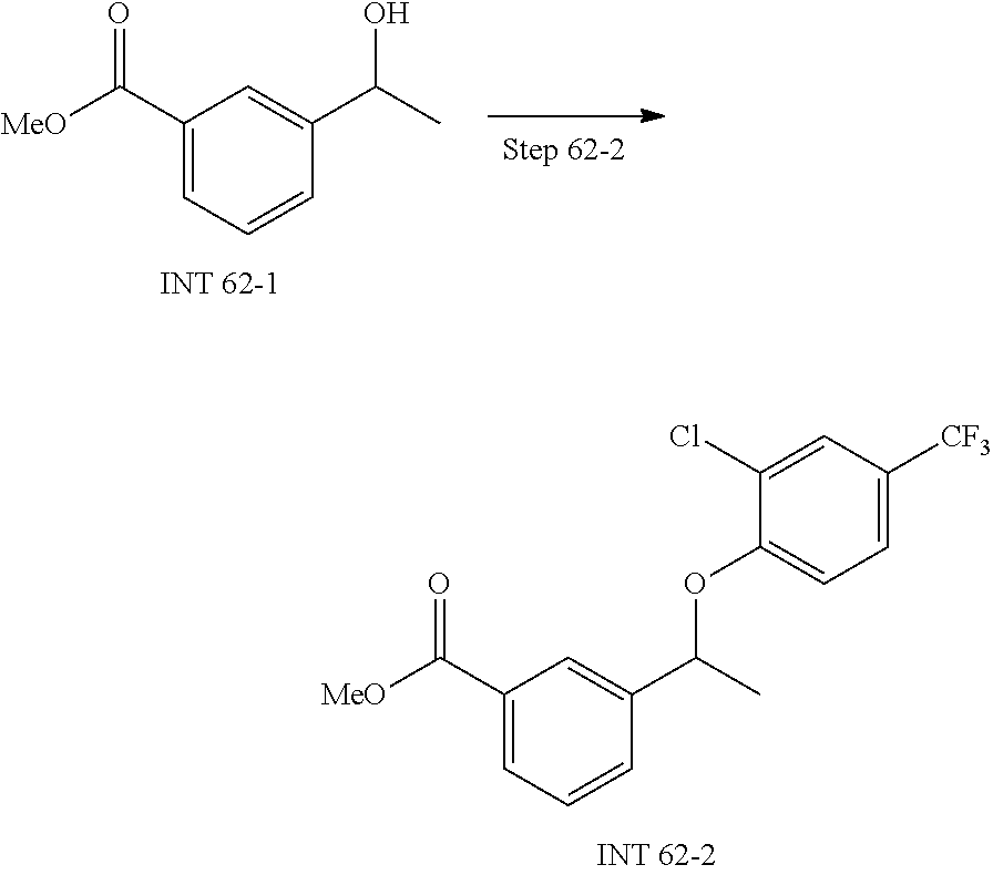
C1(C([MeO])=O)=CC=CC(C(C)OC2=CC=C([CF3])C=C2Cl)=C1.C1(C([MeO])=O)=CC=CC(C(C)O)=C1
